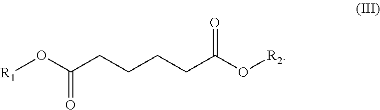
O(C(CCCCC(O[R2])=O)=O)[R1]
